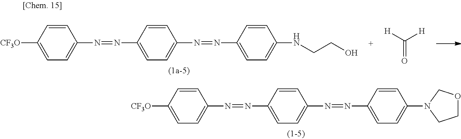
C1(N=NC2=CC=C(N=NC3=CC=C(N4CCOC4)C=C3)C=C2)=CC=C([CF3O])C=C1.C1(N=NC2=CC=C(N=NC3=CC=C(NCCO)C=C3)C=C2)=CC=C([CF3O])C=C1.C(=O)([H])[H]
